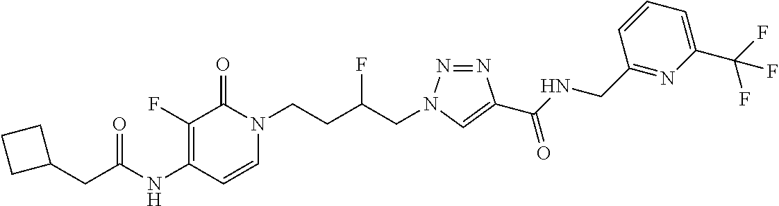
N(C1=C(F)C(=O)N(CCC(CN2N=NC(C(NCC3=NC(C(F)(F)F)=CC=C3)=O)=C2)F)C=C1)C(=O)CC1CCC1
